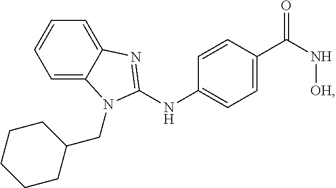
C1=C2C(=CC=C1)N=C(NC1=CC=C(C(N[OH])=O)C=C1)N2CC1CCCCC1
